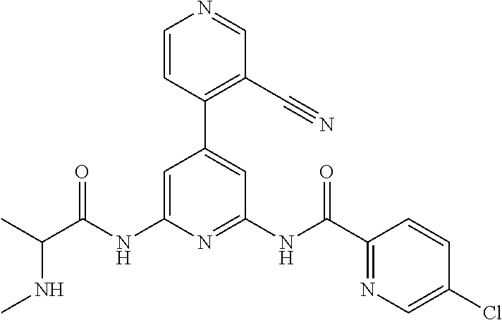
C1=C(NC(C(C)NC)=O)N=C(NC(C2=NC=C(Cl)C=C2)=O)C=C1C1=C(C#N)C=NC=C1
